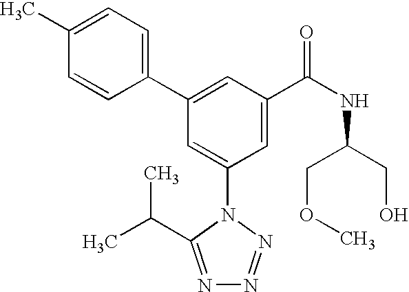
C1(C2=CC(C(NC(CO)COC)=O)=CC(N3C(C(C)C)=NN=N3)=C2)=CC=C(C)C=C1
